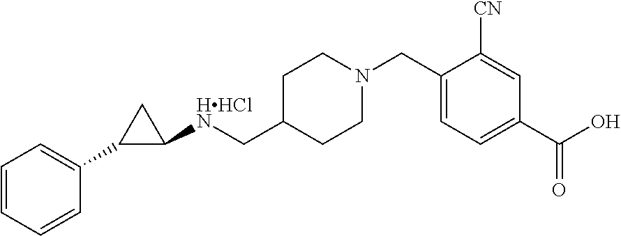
C1=CC=CC(C2C([HHClN]CC3CCN(CC4=CC=C(C(O)=O)C=C4[CN])CC3)C2)=C1
